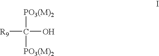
[R9]C(O)([PO3(M)2])[PO3(M)2]
